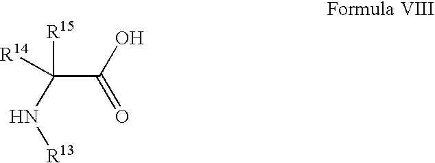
C([R15])(C(=O)O)([R14])N[R13]
